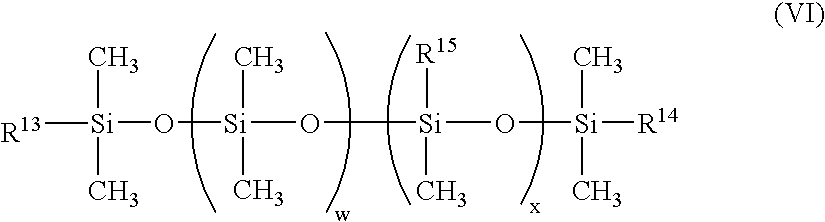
[R13][Si](C)(C)O[Si](C)(C)O[Si]([R15])(C)O[Si](C)(C)[R14]
